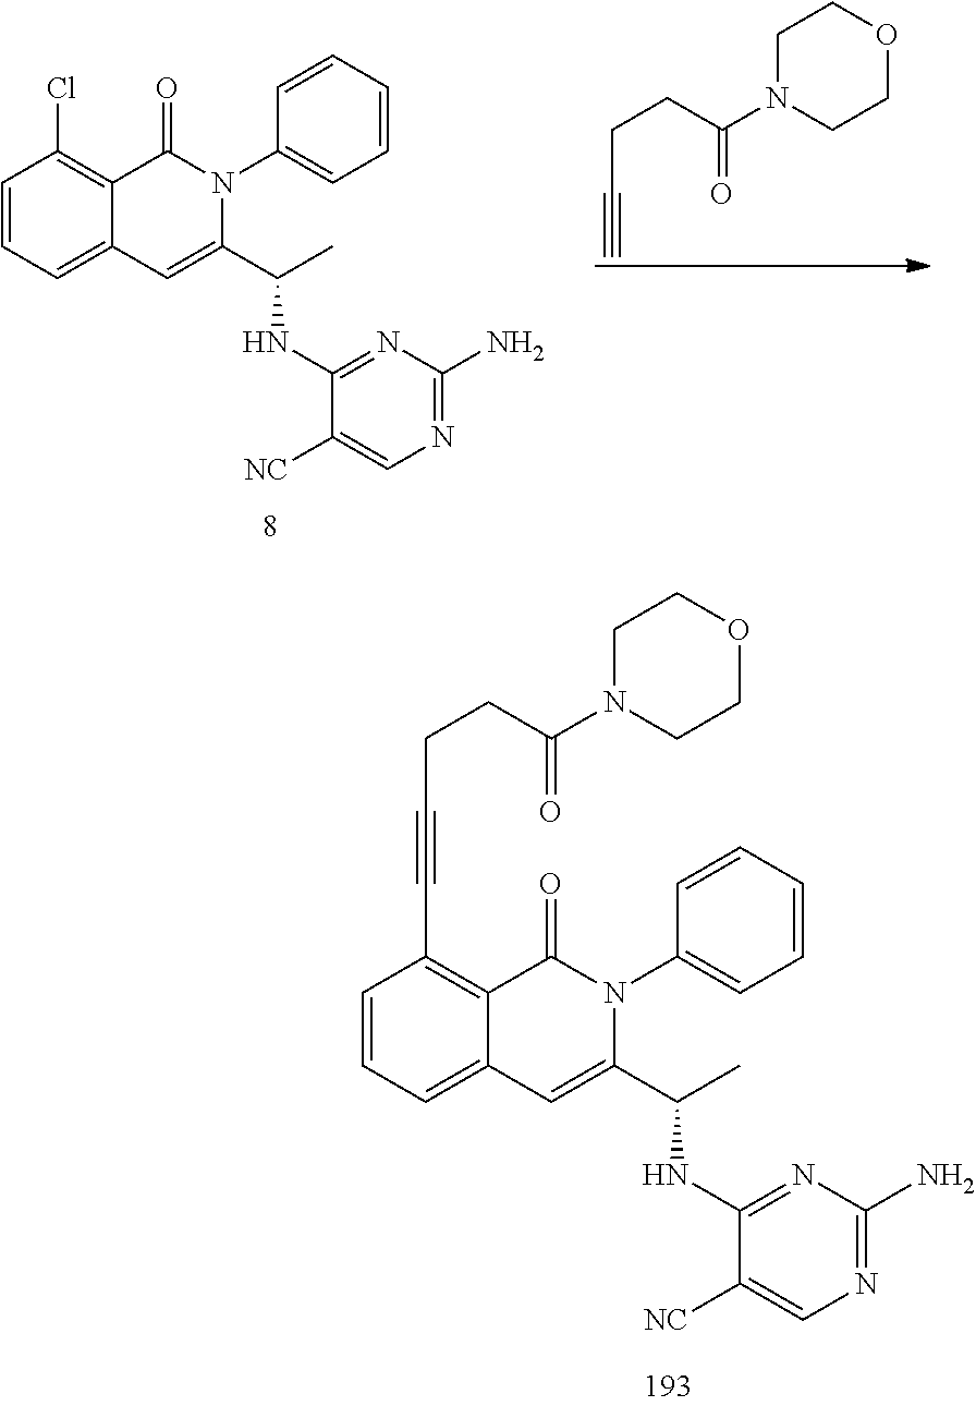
C1=CC=C2C(=C1Cl)C(=O)N(C1=CC=CC=C1)C(C(C)NC1=NC(N)=NC=C1[NC])=C2.C1N(C(CCC#C)=O)CCOC1.C1=CC=C2C(=C1C#CCCC(N1CCOCC1)=O)C(=O)N(C1=CC=CC=C1)C(C(C)NC1=NC(N)=NC=C1[NC])=C2
